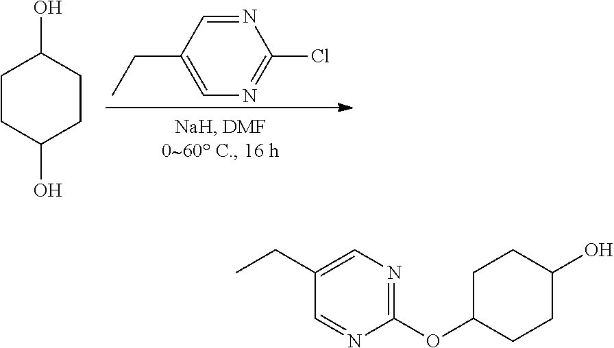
N1=CC(CC)=CN=C1Cl.C1CC(O)CCC1O.C1C(OC2=NC=C(CC)C=N2)CCC(O)C1
